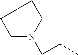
C1N(CCC)CCC1
